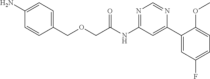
O(CC(NC1=NC=NC(C2=CC(F)=CC=C2OC)=C1)=O)CC1=CC=C(N)C=C1
